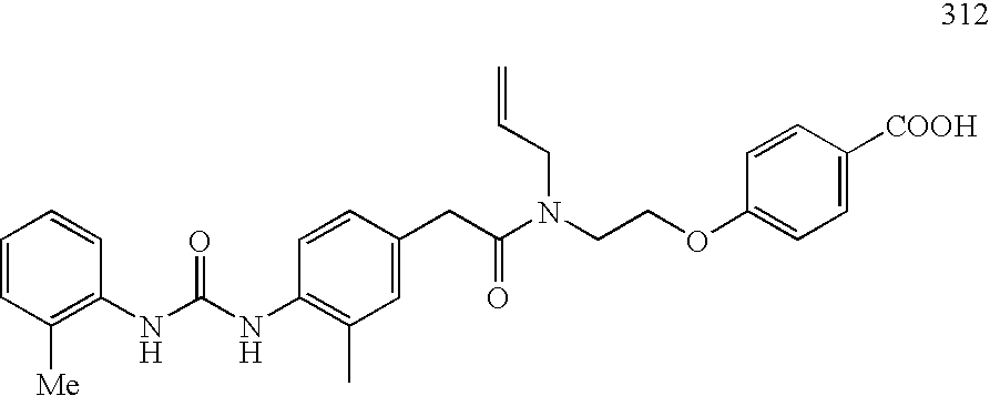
O(CCN(C(CC1=CC(C)=C(NC(=O)NC2=C([Me])C=CC=C2)C=C1)=O)CC=C)C1=CC=C([COOH])C=C1
